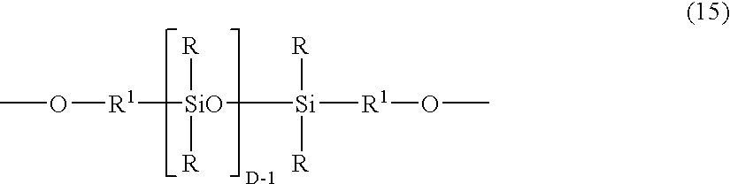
CO[R1][SiO]([Si]([R])([R])[R1]OC)([R])[R]
